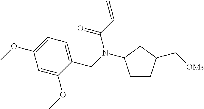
C1CC(C[OMs])CC1N(CC1=CC=C(OC)C=C1OC)C(C=C)=O
